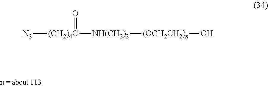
[N3][(CH2)4C](=O)[NH(CH2)2][(OCH2CH2)n]O
